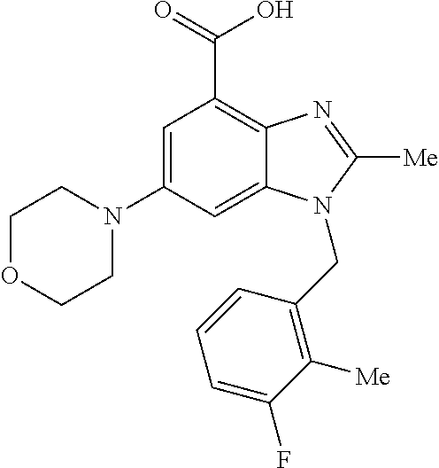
C1(N2CCOCC2)=CC(C(=O)O)=C2C(=C1)N(CC1=C([Me])C(F)=CC=C1)C([Me])=N2
